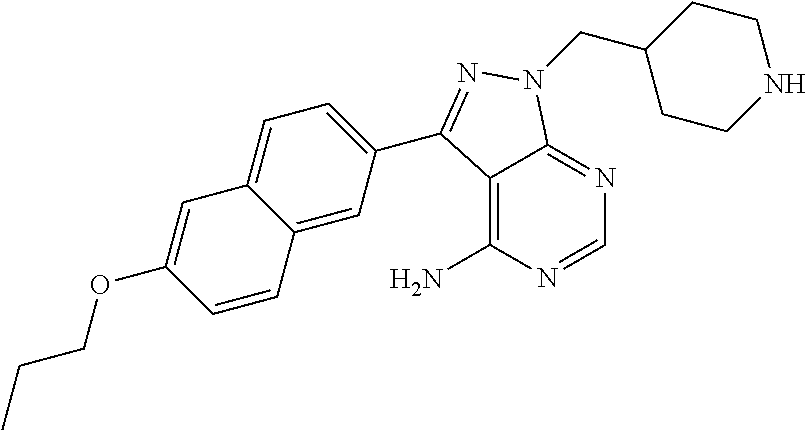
C12=C(N)N=CN=C1N(CC1CCNCC1)N=C2C1=CC=C2C(=C1)C=CC(OCCC)=C2
